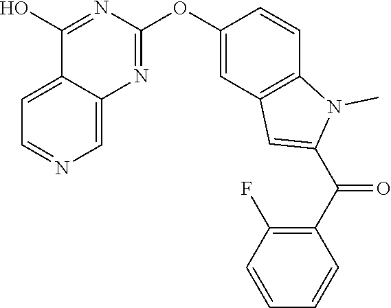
C12=CC=NC=C1N=C(OC1=CC3=C(C=C1)N(C)C(C(C1=C(F)C=CC=C1)=O)=C3)N=C2O
